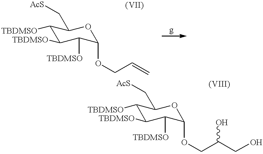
C1([TBDMSO])C([TBDMSO])C([TBDMSO])C(OCC=C)OC1C[AcS].C1([TBDMSO])C([TBDMSO])C([TBDMSO])C(OCC(CO)O)OC1C[AcS]
